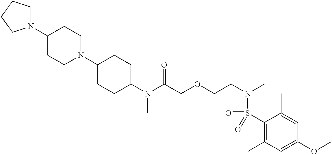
C1(N(C(COCCN(C)S(=O)(C2=C(C)C=C(OC)C=C2C)=O)=O)C)CCC(N2CCC(N3CCCC3)CC2)CC1
